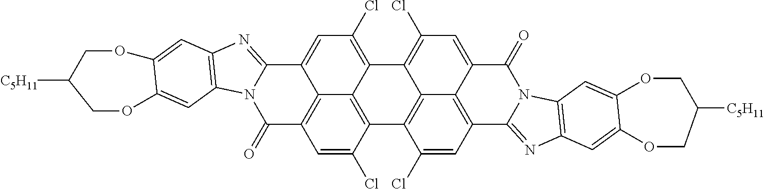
C1=C(Cl)C2=C3C4=C1C(=O)N1C(=NC5=C1C=C1C(=C5)OCC([C5H11])CO1)C4=CC(Cl)=C3C1=C(Cl)C=C3C4=C(C=C(Cl)C2=C14)C1=NC2=C(N1C3=O)C=C1C(=C2)OCC([C5H11])CO1
